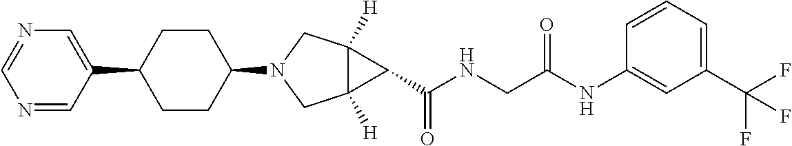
N1=CC(C2CCC(N3CC4([H])C([H])(C3)C4C(NCC(NC3=CC(C(F)(F)F)=CC=C3)=O)=O)CC2)=CN=C1
